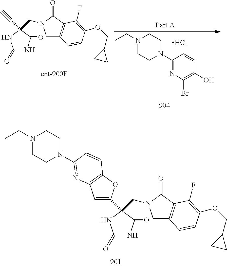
C1(N2CCN(CC)CC2)=NC(Br)=C(O)C=C1.Cl.C1(=O)NC(=O)C(C#C)(CN2CC3=C(C2=O)C(F)=C(OCC2CC2)C=C3)N1.C1(=O)NC(=O)C(C2=CC3=C(O2)C=CC(N2CCN(CC)CC2)=N3)(CN2CC3=C(C2=O)C(F)=C(OCC2CC2)C=C3)N1
